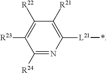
C1([R24])=NC([L21]*)=C([R21])C([R22])=C1[R23]
